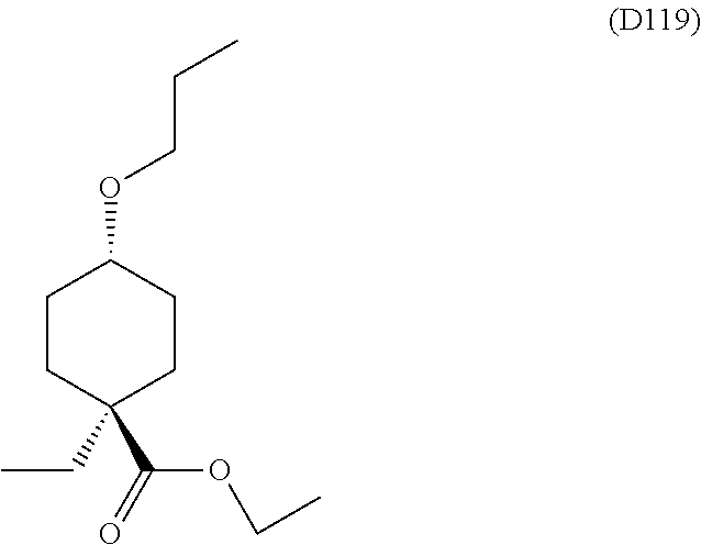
C1CC(CC)(C(=O)OCC)CCC1OCCC
